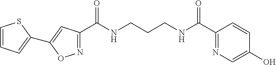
C1(C(NCCCNC(C2=NC=C(O)C=C2)=O)=O)=NOC(C2=CC=CS2)=C1
